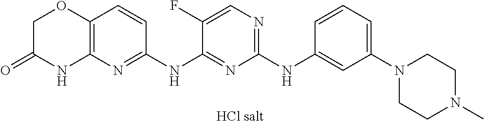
C1(NC2=CC(N3CCN(C)CC3)=CC=C2)=NC=C(F)C(NC2=NC3=C(C=C2)OCC(=O)N3)=N1
